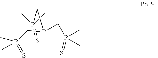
CP(CP(CP(C)(=S)C)CP(C)(=S)C)(=S)C
